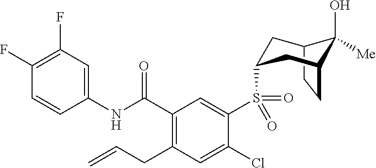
C1(F)=C(F)C=C(NC(C2=C(CC=C)C=C(Cl)C(S(=O)(=O)C3CC4C(O)([Me])C(CC4)C3)=C2)=O)C=C1
